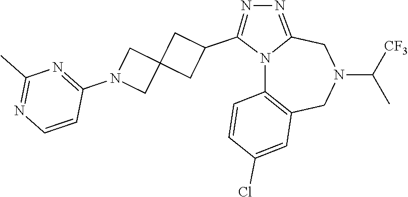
N12C3=C(CN(C([CF3])C)CC1=NN=C2C1CC2(C1)CN(C1=NC(C)=NC=C1)C2)C=C(Cl)C=C3
